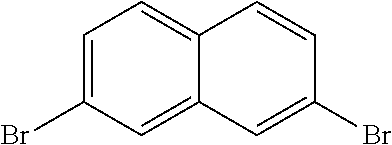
C1=C(Br)C=C2C(=C1)C=CC(Br)=C2
